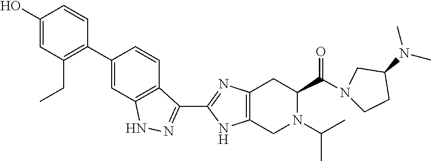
C1(O)=CC(CC)=C(C2=CC3=C(C=C2)C(C2=NC4=C(N2)CN(C(C)C)C(C(=O)N2CC(N(C)C)CC2)C4)=NN3)C=C1
